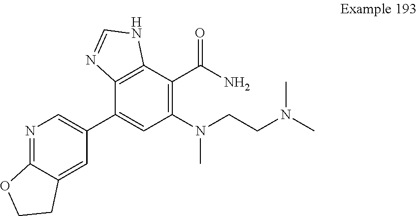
N1=C2C(=CC(C3=CC(N(CCN(C)C)C)=C(C(N)=O)C4=C3N=CN4)=C1)CCO2
